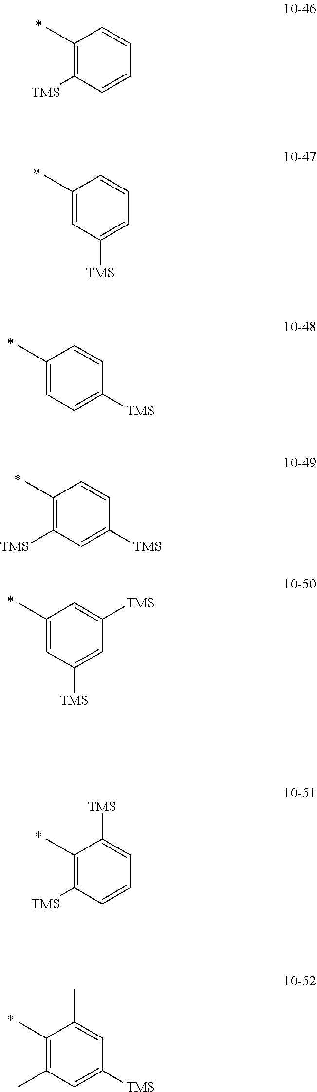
C1(C)=C([TMS])C=CC=C1.C1(C)=CC([TMS])=CC=C1.C1(C)=CC=C([TMS])C=C1.C1(C)=C([TMS])C=C([TMS])C=C1.C1(C)=CC([TMS])=CC([TMS])=C1.C1(C)=C([TMS])C=CC=C1[TMS].C1(C)=C(C)C=C([TMS])C=C1C
